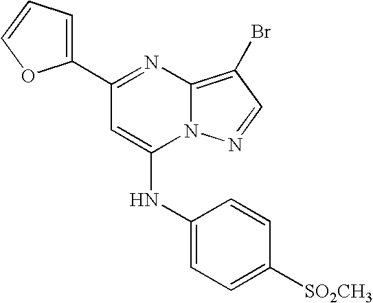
C1(C2=NC3=C(Br)C=NN3C(NC3=CC=C([SO2CH3])C=C3)=C2)=CC=CO1
